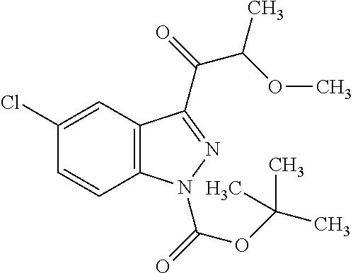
C1=CC2=C(C=C1Cl)C(C(C(OC)C)=O)=NN2C(=O)OC(C)(C)C
